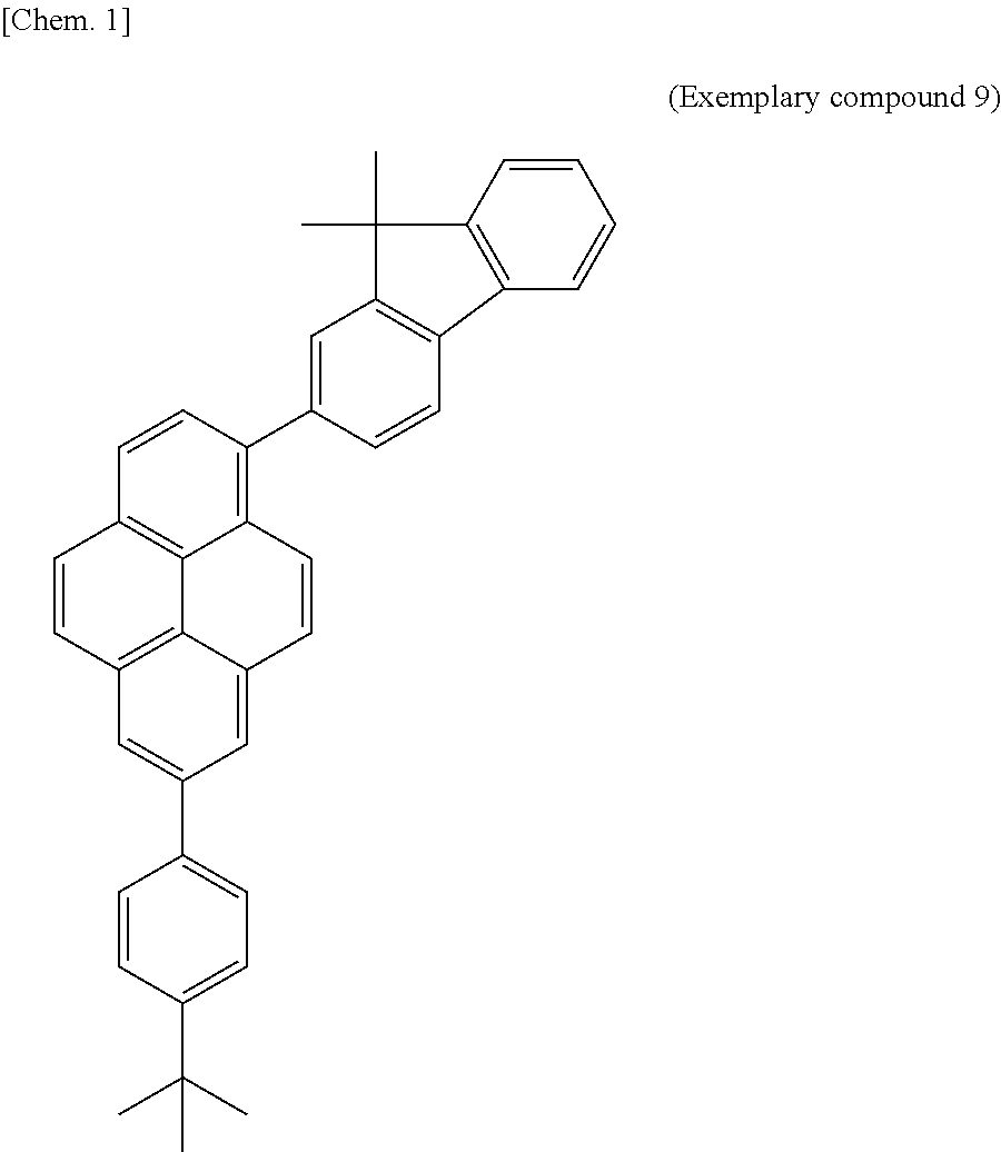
C1=CC2=C3C(=C1C1=CC4=C(C=C1)C1=C(C=CC=C1)C4(C)C)C=CC1=CC(C4=CC=C(C(C)(C)C)C=C4)=CC(=C31)C=C2
